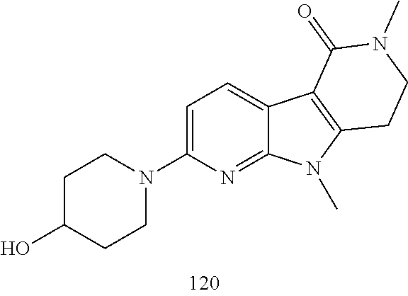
C1C(O)CCN(C2=CC=C3C(=N2)N(C)C2=C3C(=O)N(C)CC2)C1
